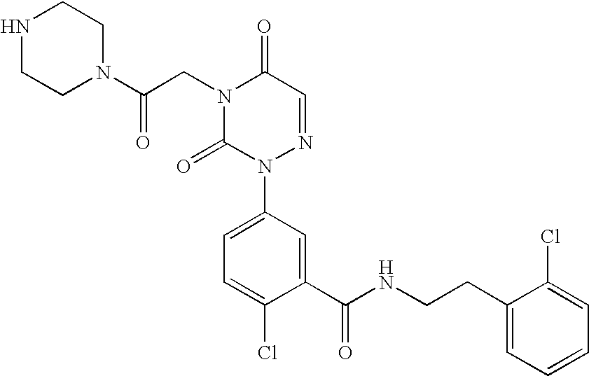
C1(C(NCCC2=CC=CC=C2Cl)=O)=CC(N2N=CC(=O)N(CC(N3CCNCC3)=O)C2=O)=CC=C1Cl
